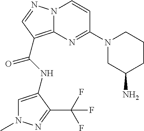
C1=C(NC(=O)C2=C3N(N=C2)C=CC(N2CC(N)CCC2)=N3)C(C(F)(F)F)=NN1C
